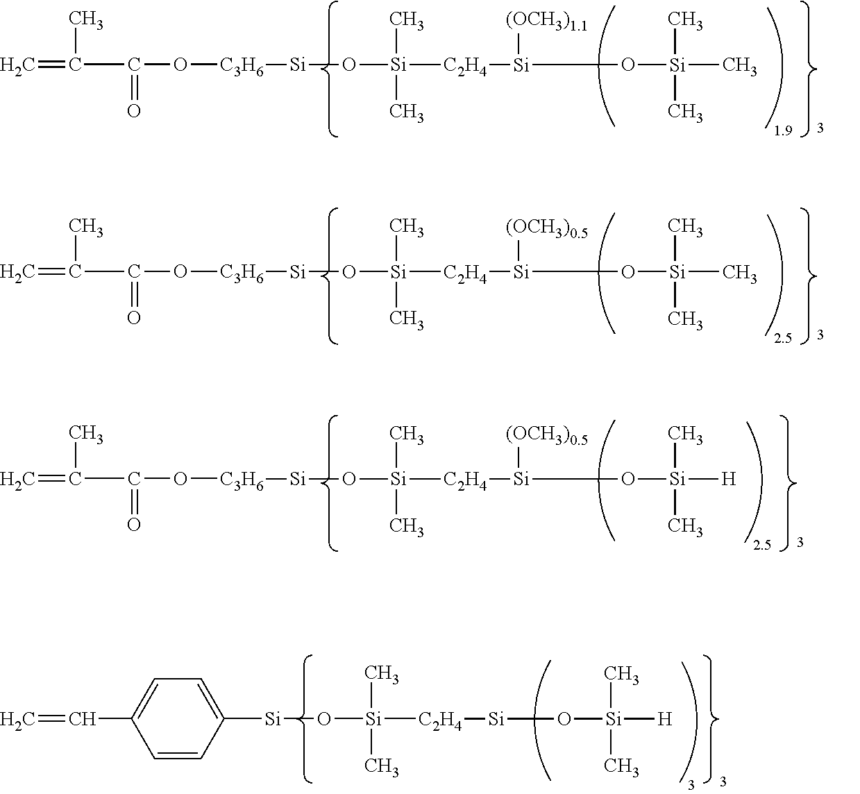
C=C(C(O[C3H6][Si]O[Si]([C2H4][Si](O[Si](C)(C)C)[(OCH3)0.5])(C)C)=O)C.C=C(C(O[C3H6][Si]O[Si]([C2H4][Si](O[Si]([H])(C)C)[(OCH3)0.5])(C)C)=O)C.C=CC1=CC=C([Si]O[Si]([C2H4][Si]O[Si]([H])(C)C)(C)C)C=C1.C=C(C(O[C3H6][Si]O[Si]([C2H4][Si](O[Si](C)(C)C)[(OCH3)1.1])(C)C)=O)C
